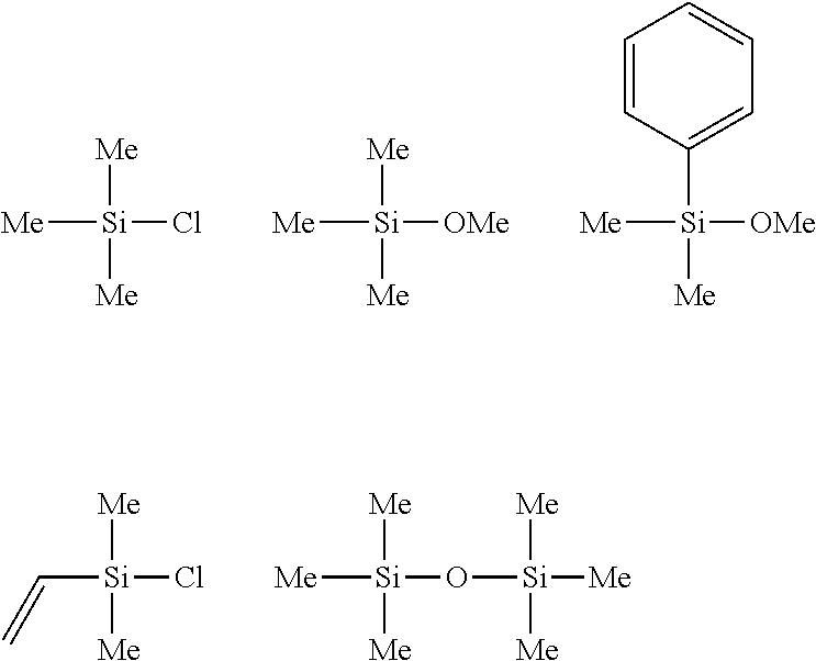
[Me][Si]([Me])(Cl)[Me].[Me][Si]([Me])([OMe])[Me].C1([Si]([Me])([OMe])[Me])=CC=CC=C1.[Me][Si]([Me])(Cl)C=C.[Me][Si]([Me])(O[Si]([Me])([Me])[Me])[Me]
